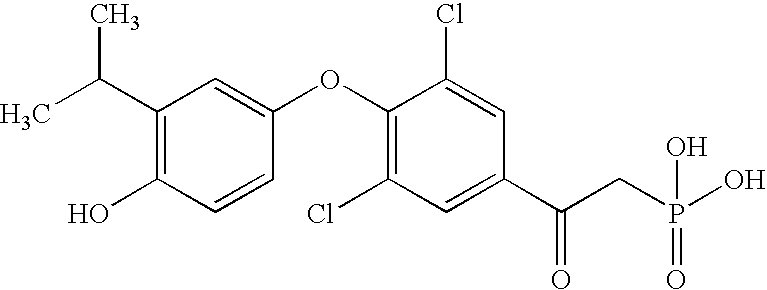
CC(C1=C(O)C=CC(OC2=C(Cl)C=C(C(CP(O)(=O)O)=O)C=C2Cl)=C1)C
